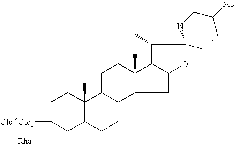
C1C([Glc-4Glc2][Rha])CC2C(C)(C1)C1C(CC2)C2C(C)(CC1)C1C(C2)OC2(C1C)CCC([Me])CN2
